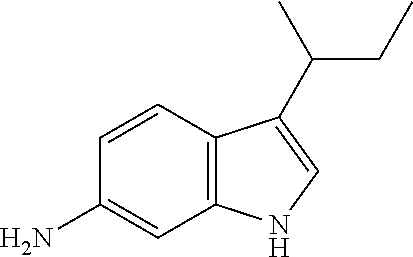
C1=CC2=C(C=C1N)NC=C2C(CC)C
